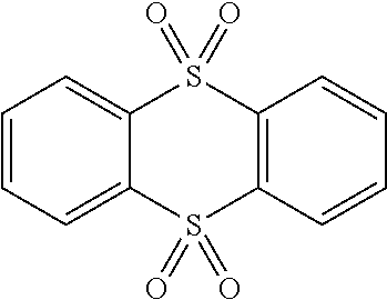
C1=CC=C2C(=C1)S(=O)(=O)C1=C(S2(=O)=O)C=CC=C1
